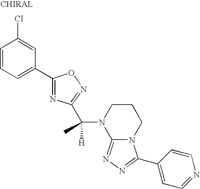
C1=CC=C(C2=NC(C(N3C4=NN=C(C5=CC=NC=C5)N4CCC3)(C)[H])=NO2)C=C1Cl
